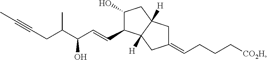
C1(O)C(C=CC(C(CC#CC)C)O)C2([H])C([H])(C1)CC(=CCCC[CO2H])C2
